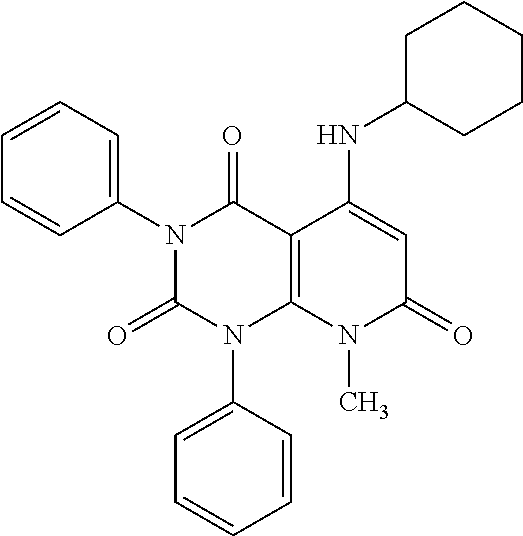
N1(C2=CC=CC=C2)C(=O)N(C2=CC=CC=C2)C2=C(C1=O)C(NC1CCCCC1)=CC(=O)N2C
